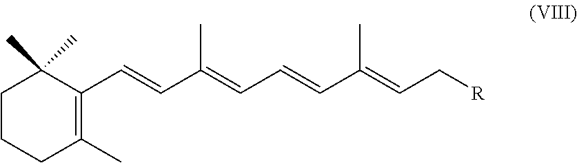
C1CCC(C)=C(C=CC(=CC=CC(=CC[R])C)C)C1(C)C
